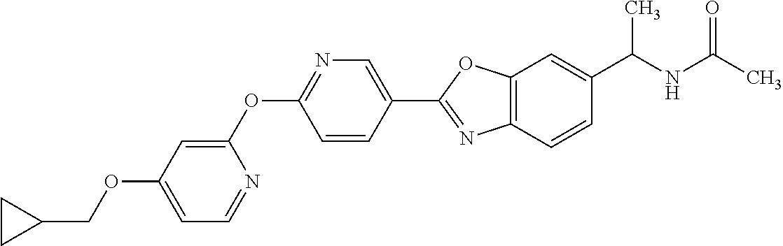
O(C1=CC=NC(OC2=NC=C(C3=NC4=C(O3)C=C(C(NC(C)=O)C)C=C4)C=C2)=C1)CC1CC1
